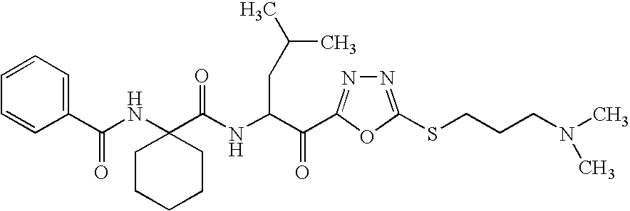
C(C(=O)C1=NN=C(SCCCN(C)C)O1)(CC(C)C)NC(C1(NC(C2=CC=CC=C2)=O)CCCCC1)=O
